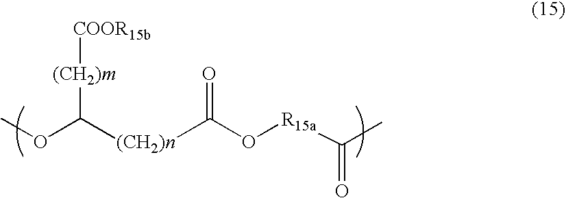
COC([(CH2)n]C(O[R15a]C(C)=O)=O)[(CH2)m][COOR15b]
